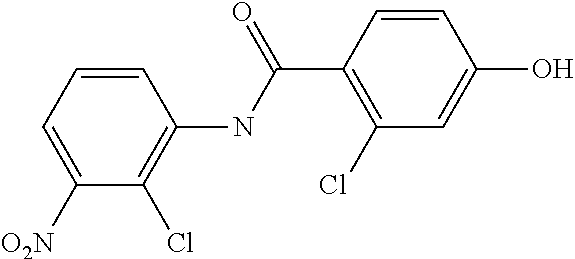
C1([O2N])=CC=CC(NC(C2=C(Cl)C=C(O)C=C2)=O)=C1Cl
